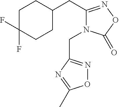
C1C(F)(F)CCC(CC2=NOC(=O)N2CC2=NOC(C)=N2)C1
